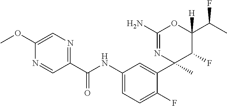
C1(C(NC2=CC=C(F)C(C3(C)C(F)C(C(F)C)([H])OC(N)=N3)=C2)=O)=NC=C(OC)N=C1
